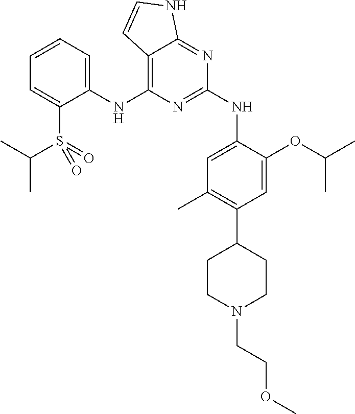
C1(NC2=C3C(=NC(NC4=CC(C)=C(C5CCN(CCOC)CC5)C=C4OC(C)C)=N2)NC=C3)=CC=CC=C1S(=O)(=O)C(C)C
